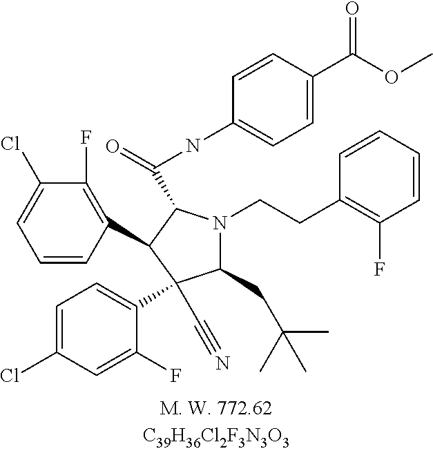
C1(CC(C)(C)C)N(CCC2=C(F)C=CC=C2)C(C(NC2=CC=C(C(OC)=O)C=C2)=O)C(C2=C(F)C(Cl)=CC=C2)C1(C1=CC=C(Cl)C=C1F)C#N
